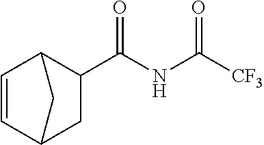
C1=CC2C(C(NC([CF3])=O)=O)CC1C2
